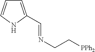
C1=C(C=NCC[PPh2])NC=C1
